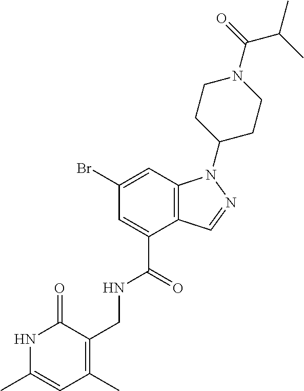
C1(Br)=CC2=C(C(C(=O)NCC3=C(C)C=C(C)NC3=O)=C1)C=NN2C1CCN(C(=O)C(C)C)CC1
